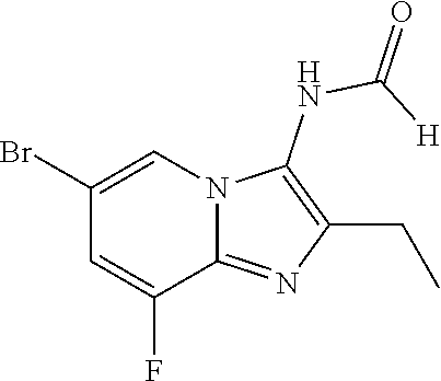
BrC1=CN2C(=NC(CC)=C2NC(=O)[H])C(F)=C1
